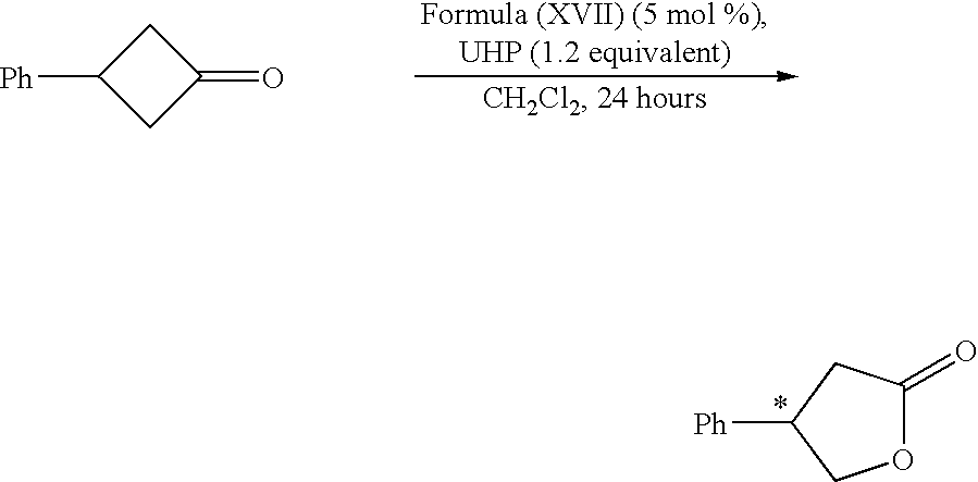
O1C(=O)CC([Ph])C1.C1C([Ph])CC1=O
